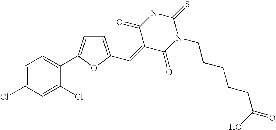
C1=C(Cl)C=C(Cl)C(C2=CC=C(C=C3C(=O)N(CCCCCC(O)=O)C(=S)NC3=O)O2)=C1
